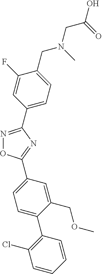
N1=C(C2=CC=C(CN(C)CC(=O)O)C(F)=C2)N=C(C2=CC=C(C3=C(Cl)C=CC=C3)C(COC)=C2)O1
